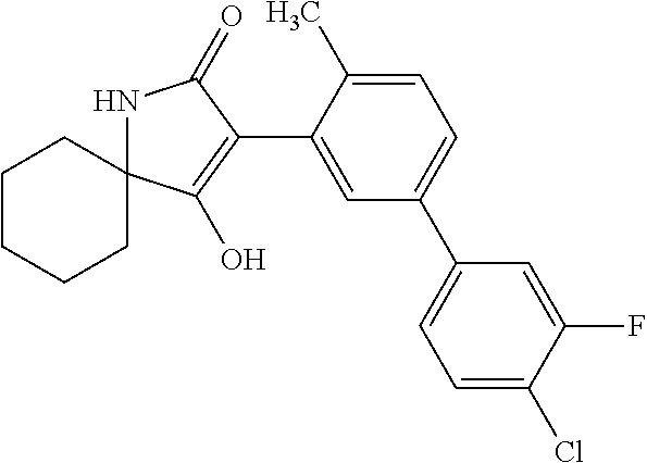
C1CC2(CCC1)NC(=O)C(C1=CC(C3=CC=C(Cl)C(F)=C3)=CC=C1C)=C2O
